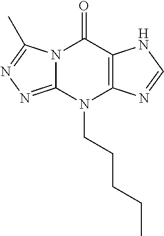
N12C(=NN=C1C)N(CCCCC)C1=C(C2=O)NC=N1
